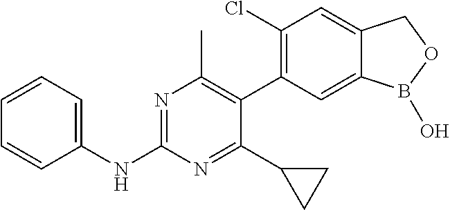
C12=CC(Cl)=C(C3=C(C)N=C(NC4=CC=CC=C4)N=C3C3CC3)C=C1B(O)OC2
